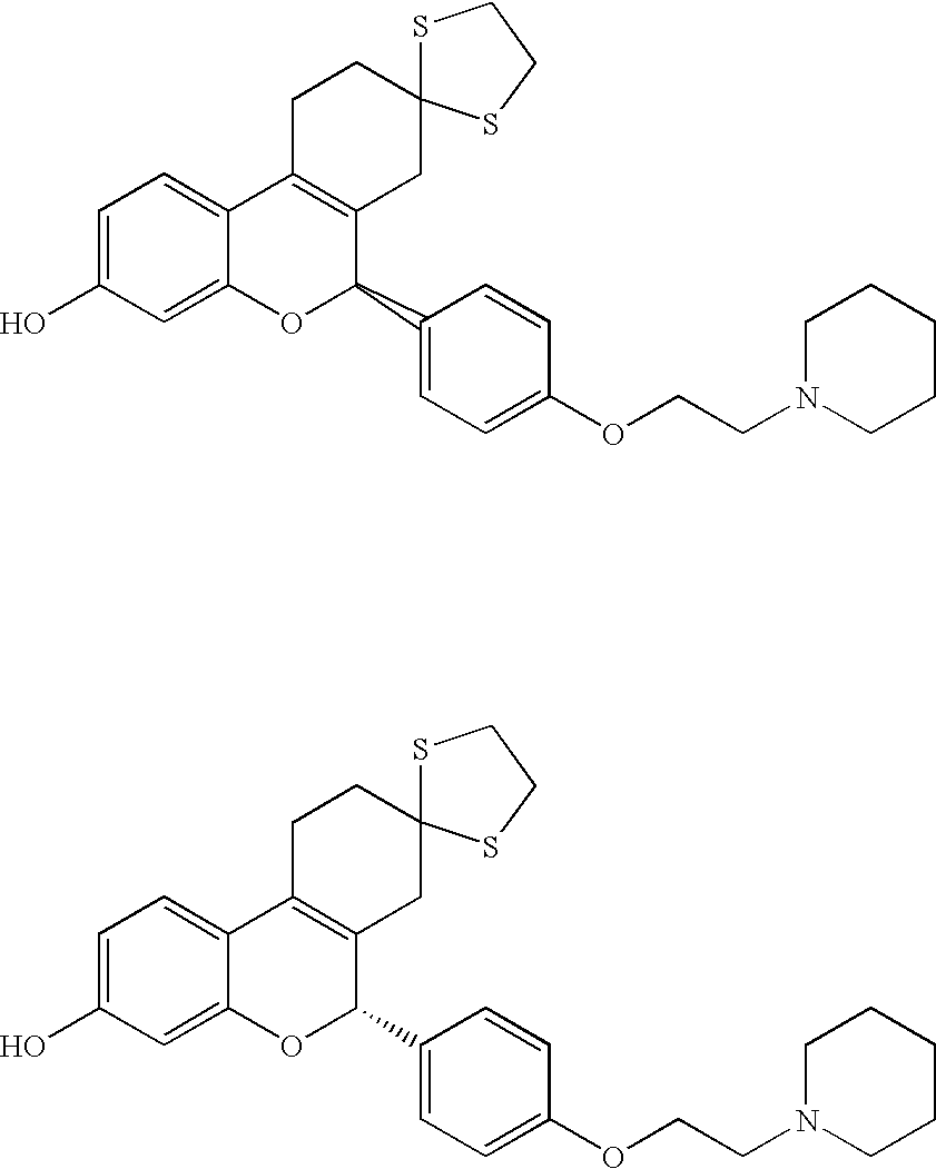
C1=C(O)C=C2C(=C1)C1=C(C(C3=CC=C(OCCN4CCCCC4)C=C3)O2)CC2(CC1)SCCS2.C1=C(O)C=C2C(=C1)C1=C(C(C3=CC=C(OCCN4CCCCC4)C=C3)O2)CC2(CC1)SCCS2
